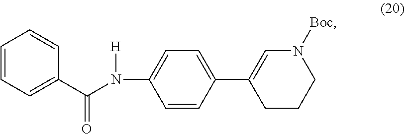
C1=CC=C(C(N([H])C2=CC=C(C3=CN([Boc])CCC3)C=C2)=O)C=C1
